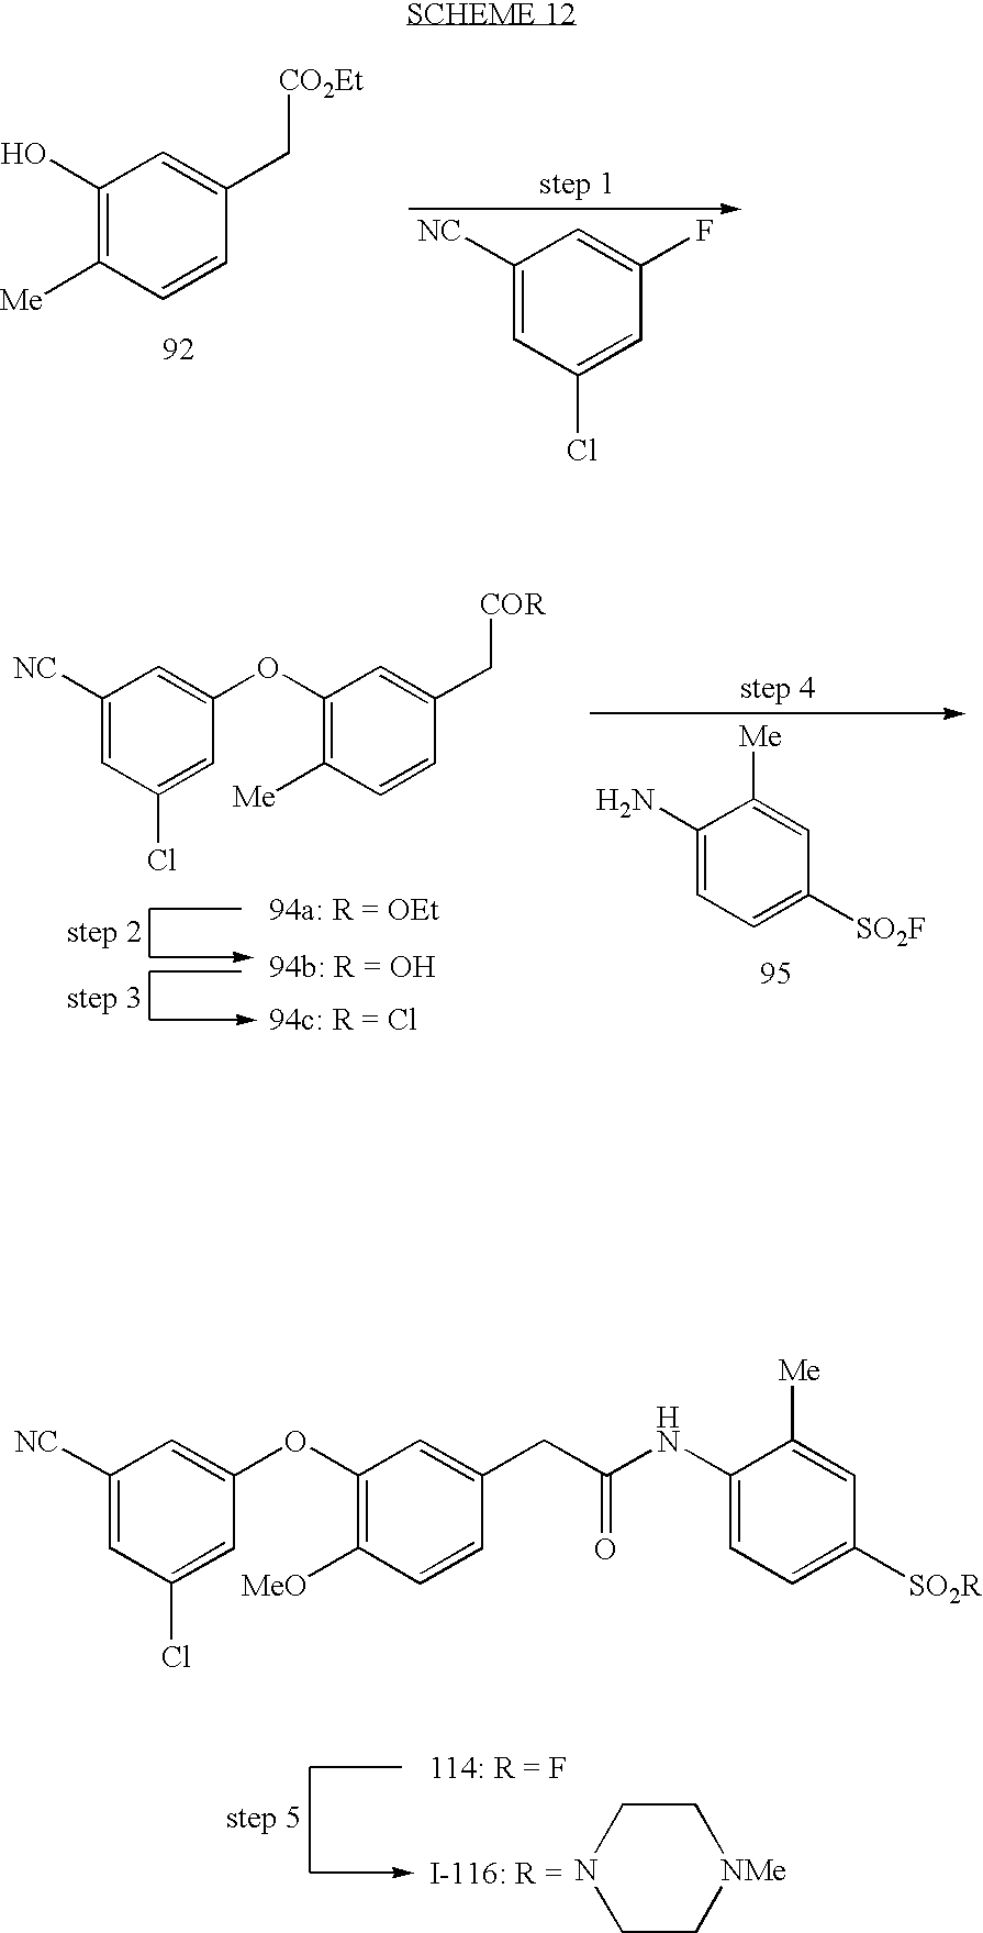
C1(Cl)=CC(OC2=C([Me])C=CC(C[COR])=C2)=CC([NC])=C1.C1(N)=CC=C([SO2F])C=C1[Me].C1(Cl)=CC(OC2=C([MeO])C=CC(CC(NC3=CC=C([SO2R])C=C3[Me])=O)=C2)=CC([NC])=C1.C1CNCC[NMe]1.C1(O)=C([Me])C=CC(C[CO2Et])=C1.C1([NC])=CC(Cl)=CC(F)=C1
